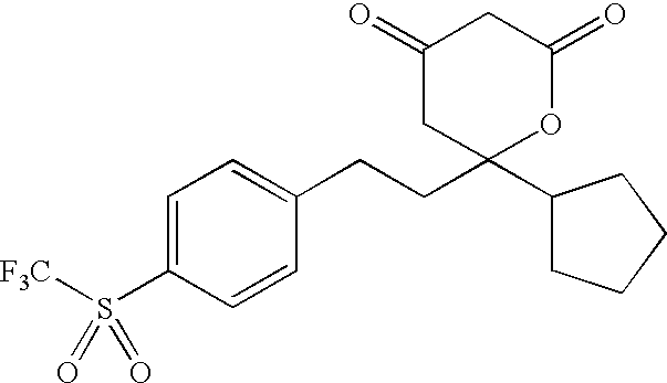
C1=C(S([F3C])(=O)=O)C=CC(CCC2(C3CCCC3)CC(=O)CC(=O)O2)=C1
